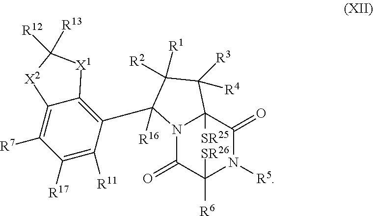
N12C(=O)C([R6])([SR26])N([R5])C(=O)C1([SR25])C([R4])([R3])C([R2])([R1])C2(C1=C2C(=C([R7])C([R17])=C1[R11])[X2]C([R13])([R12])[X1]2)[R16]
